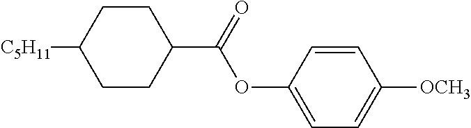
[C5H11]C1CCC(C(=O)OC2=CC=C([OCH3])C=C2)CC1
